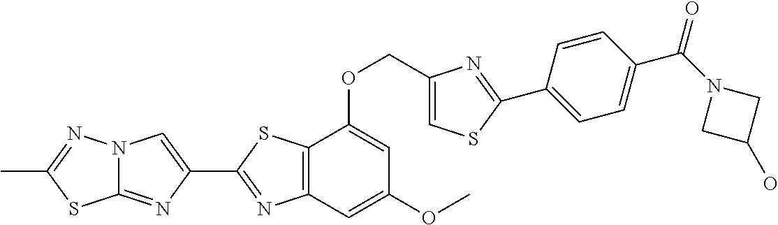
C12=NC(C3=NC4=C(S3)C(OCC3=CSC(C5=CC=C(C(=O)N6CC(O)C6)C=C5)=N3)=CC(OC)=C4)=CN1N=C(C)S2
